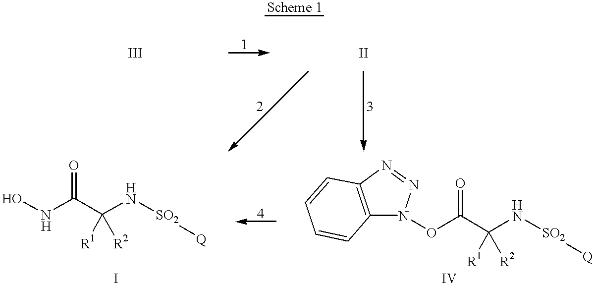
N(C(C(N[SO2][Q])([R1])[R2])=O)O.O(C(C(N[SO2][Q])([R1])[R2])=O)N1C2=C(N=N1)C=CC=C2
